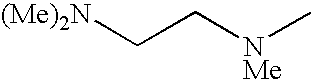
[(Me)2N]CC[NMe]C
